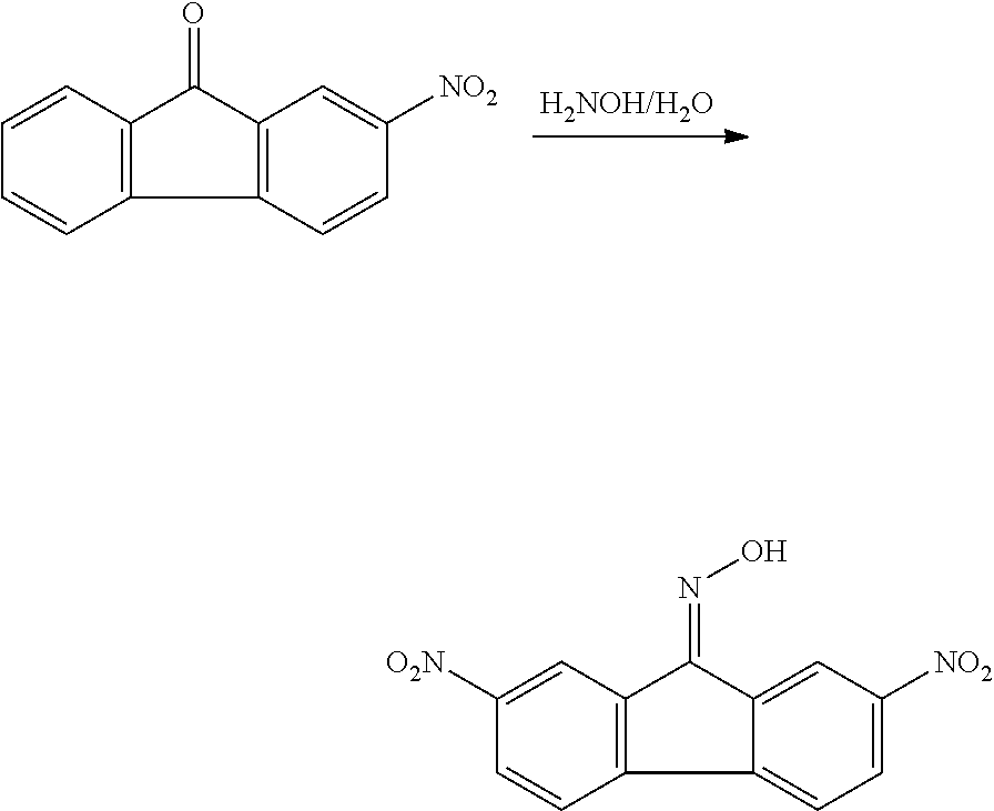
C12=C(C=CC=C1)C(=O)C1=C2C=CC([NO2])=C1.C12=C(C=C([O2N])C=C1)C(=NO)C1=CC([NO2])=CC=C21
